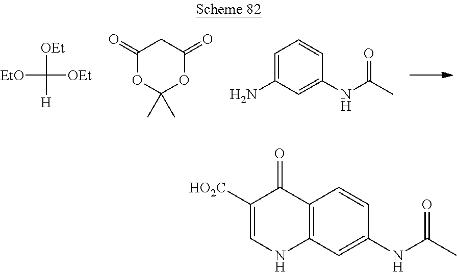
[EtO]C([OEt])([OEt])[H].C1(=O)OC(C)(C)OC(=O)C1.C1=C(N)C=C(NC(C)=O)C=C1.C12=C(C=C(NC(C)=O)C=C1)NC=C([HO2C])C2=O
